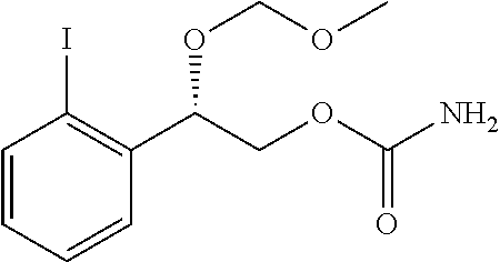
C1=CC=CC(C(COC(N)=O)OCOC)=C1I
